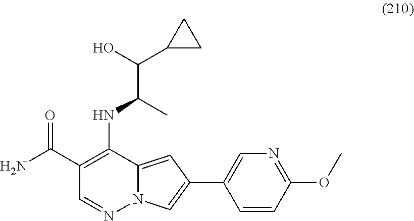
C(C(NC1=C(C(=O)N)C=NN2C1=CC(C1=CN=C(OC)C=C1)=C2)C)(O)C1CC1
